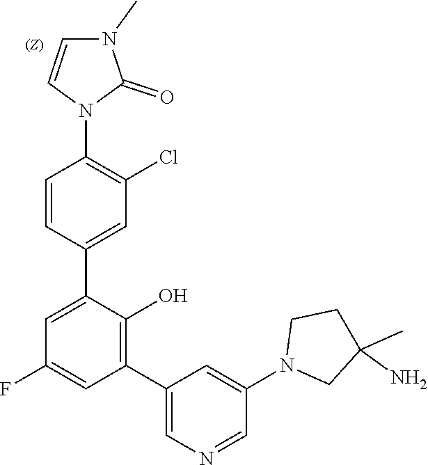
C1=C(C2=CC(Cl)=C(N3C(=O)N(C)C=C3)C=C2)C(O)=C(C2=CN=CC(N3CC(N)(C)CC3)=C2)C=C1F
